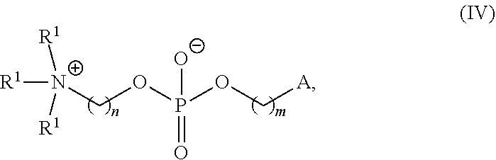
[R1][N+](COP(OC[A])([O-])=O)([R1])[R1]
